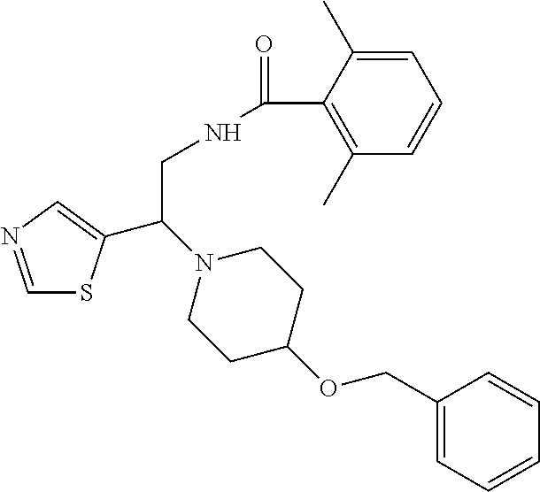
C1=NC=C(C(N2CCC(OCC3=CC=CC=C3)CC2)CNC(=O)C2=C(C)C=CC=C2C)S1
